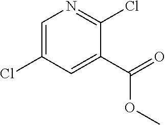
ClC1=NC=C(Cl)C=C1C(=O)OC
